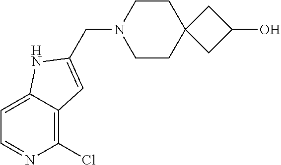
C1CC2(CCN1CC1=CC3=C(Cl)N=CC=C3N1)CC(O)C2
